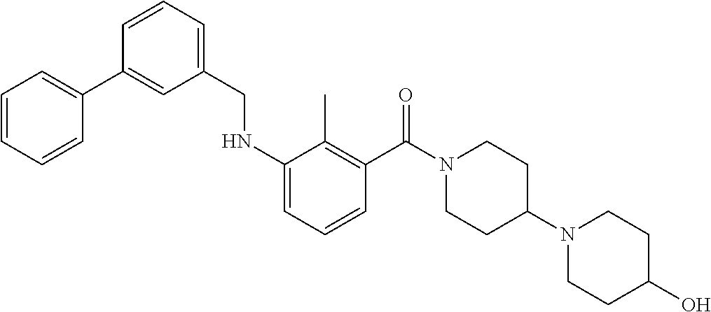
C1=CC=CC(C2=CC(CNC3=CC=CC(C(N4CCC(N5CCC(O)CC5)CC4)=O)=C3C)=CC=C2)=C1
